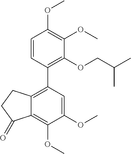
C12=C(C3=C(OCC(C)C)C(OC)=C(OC)C=C3)C=C(OC)C(OC)=C1C(=O)CC2
